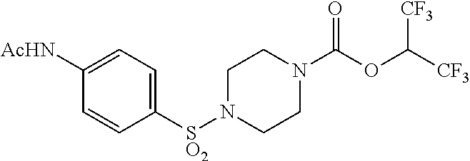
[SO2](N1CCN(C(OC([CF3])[CF3])=O)CC1)C1=CC=C([AcHN])C=C1
